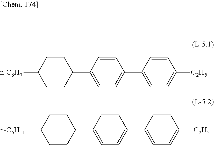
[n-C3H7]C1CCC(C2=CC=C(C3=CC=C([C2H5])C=C3)C=C2)CC1.[n-C5H11]C1CCC(C2=CC=C(C3=CC=C([C2H5])C=C3)C=C2)CC1
